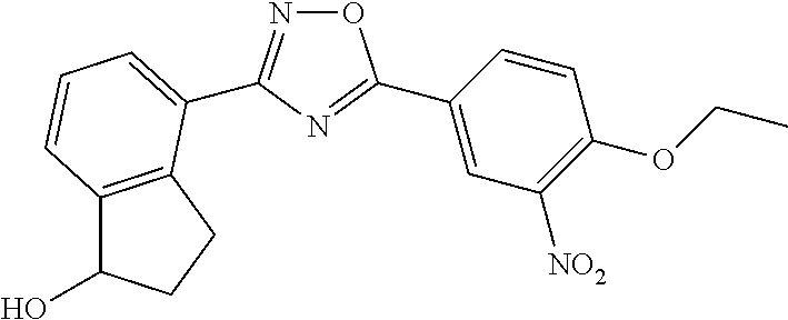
O1N=C(C2=CC=CC3=C2CCC3O)N=C1C1=CC([NO2])=C(OCC)C=C1
